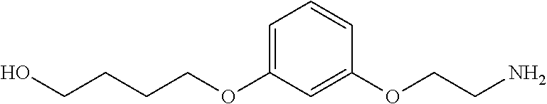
C(OC1=CC=CC(OCCN)=C1)CCCO
